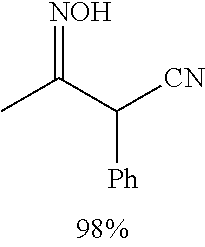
C(=[NOH])(C([CN])[Ph])C
